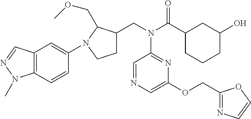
C1C(CN(C(C2CCCC(O)C2)=O)C2=NC(OCC3=NC=CO3)=CN=C2)C(COC)N(C2=CC3=C(C=C2)N(C)N=C3)C1
